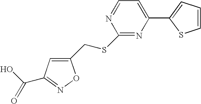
C1(CSC2=NC(C3=CC=CS3)=CC=N2)=CC(C(O)=O)=NO1
